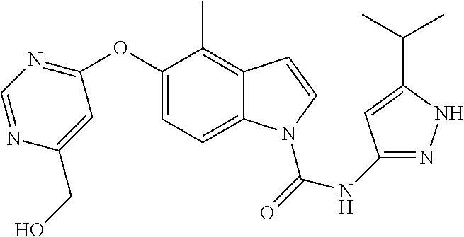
C1(OC2=CC=C3C(=C2C)C=CN3C(NC2=NNC(C(C)C)=C2)=O)=NC=NC(CO)=C1
